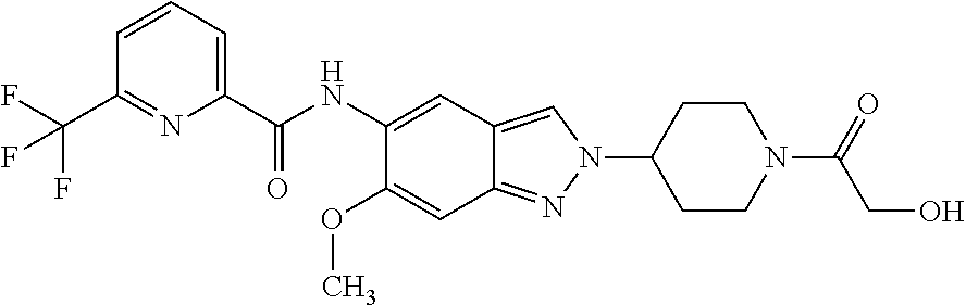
C1(C(NC2=CC3=CN(C4CCN(C(=O)CO)CC4)N=C3C=C2OC)=O)=CC=CC(C(F)(F)F)=N1
